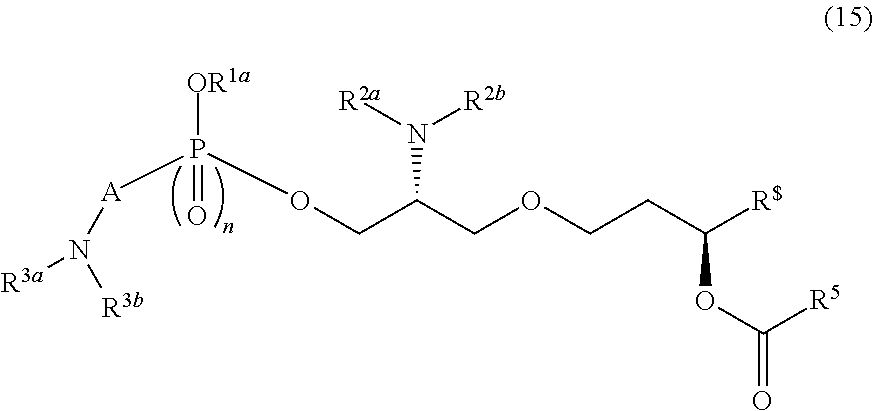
C(C(COCCC([R$])OC([R5])=O)N([R2b])[R2a])OP([A]N([R3b])[R3a])([OR1a])=O
